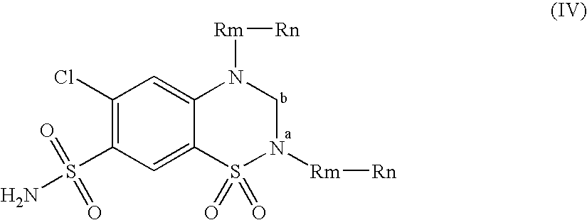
C1(Cl)=C(S(=O)(=O)N)C=C2C(=C1)N([Rm][Rn])CN([Rm][Rn])S2(=O)=O
